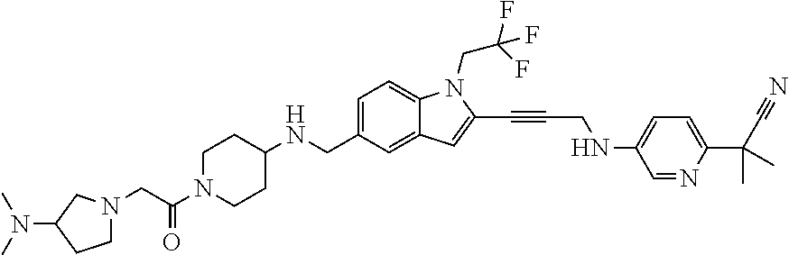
C1=C(CNC2CCN(C(CN3CCC(N(C)C)C3)=O)CC2)C=C2C(=C1)N(CC(F)(F)F)C(C#CCNC1=CC=C(C(C#N)(C)C)N=C1)=C2
